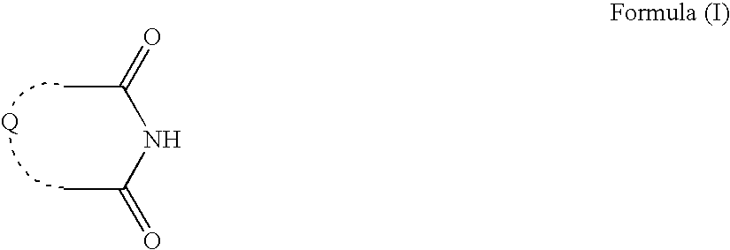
CC(NC(C)=O)=O
